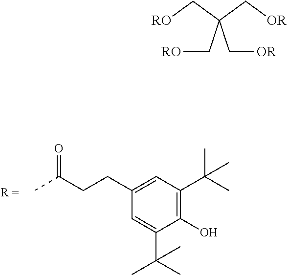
CC(CCC1=CC(C(C)(C)C)=C(O)C(C(C)(C)C)=C1)=O.[RO]CC(C[RO])(C[OR])C[OR]
